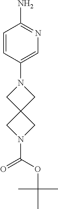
C1=CC(N2CC3(C2)CN(C(=O)OC(C)(C)C)C3)=CN=C1N
